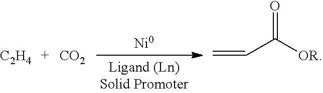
[C2H4].[CO2].[Ni0].C=CC([OR])=O
